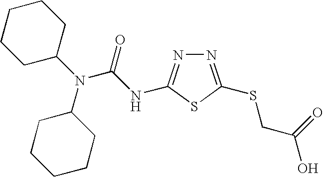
N1=C(SCC(O)=O)SC(NC(N(C2CCCCC2)C2CCCCC2)=O)=N1
